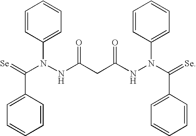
C1=C(C(=[Se])N(NC(CC(NN(C(C2=CC=CC=C2)=[Se])C2=CC=CC=C2)=O)=O)C2=CC=CC=C2)C=CC=C1
